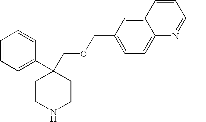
C1=CC=C(C2(COCC3=CC=C4C(=C3)C=CC(C)=N4)CCNCC2)C=C1
